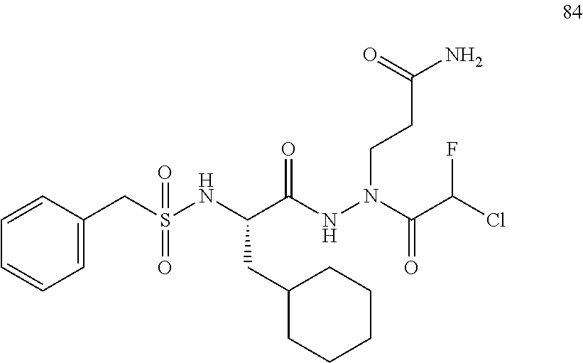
C(C(NN(C(C(Cl)F)=O)CCC(N)=O)=O)(NS(CC1=CC=CC=C1)(=O)=O)CC1CCCCC1
